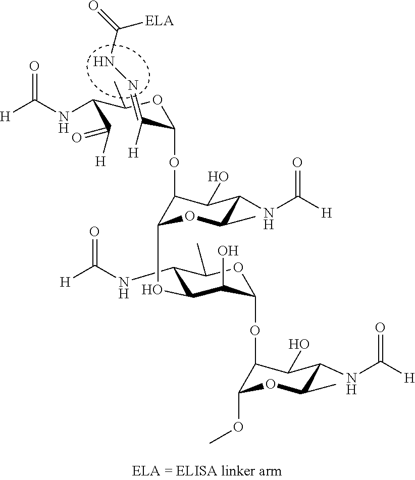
c(C([H])=O)(c(OC(C(=NNC(=O)[ELA])[H])OC1C(O)C(NC([H])=O)C(C)OC1OC1C(NC([H])=O)C(C)OC(OC2C(O)C(NC([H])=O)C(C)OC2OC)C1O)C)NC([H])=O
